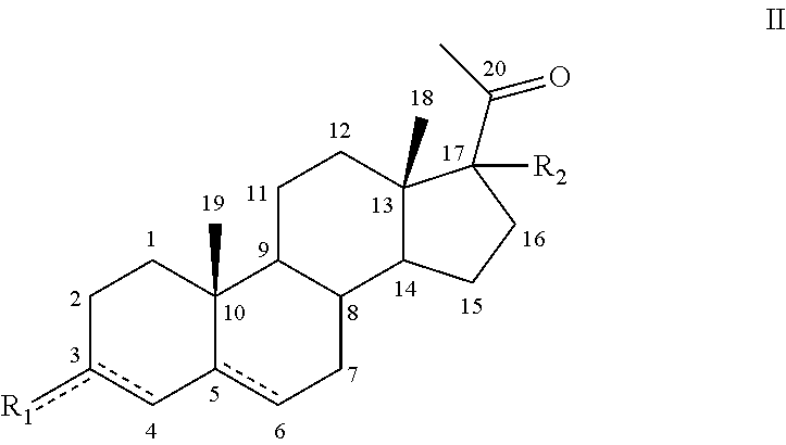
C1c([R1])c-c2cCC3C(C2(C)C1)CCC1(C)C3CCC1(C(C)=O)[R2]
